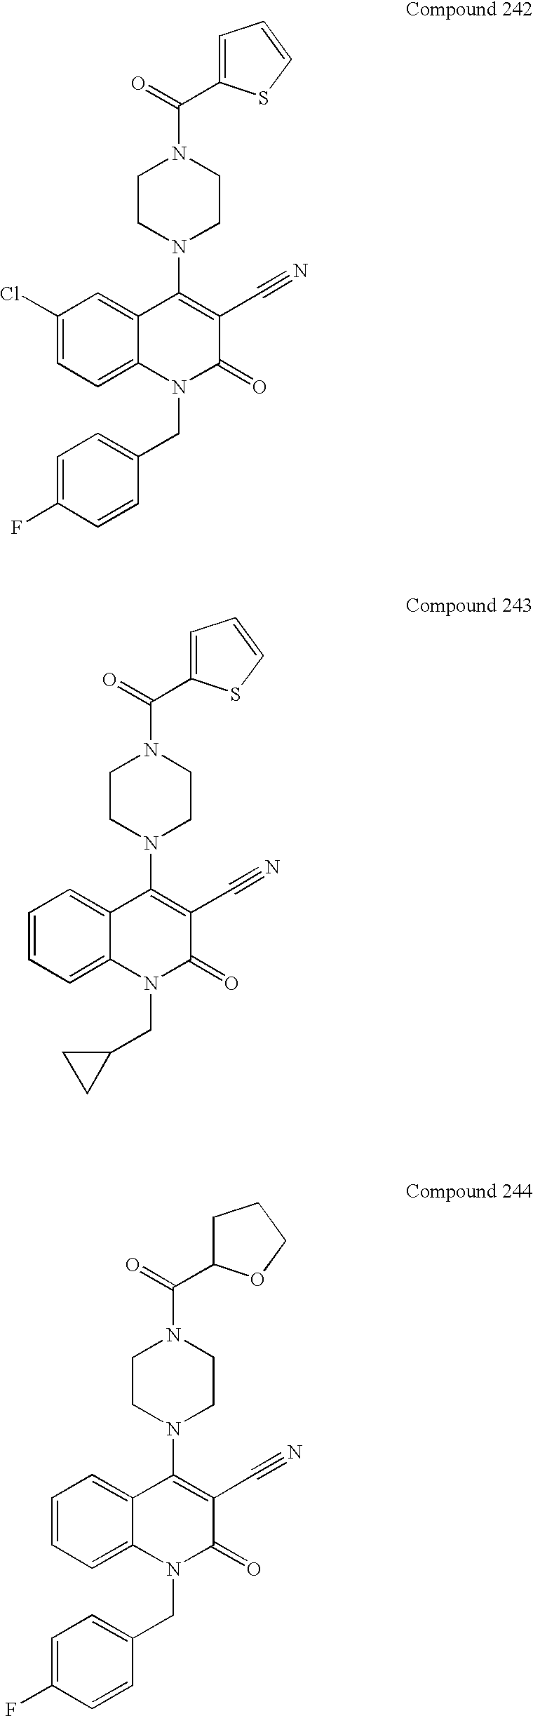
C1(Cl)=CC=C2C(=C1)C(N1CCN(C(=O)C3=CC=CS3)CC1)=C(C#N)C(=O)N2CC1=CC=C(F)C=C1.C1=CC=C2C(=C1)C(N1CCN(C(=O)C3=CC=CS3)CC1)=C(C#N)C(=O)N2CC1CC1.C1=CC=C2C(=C1)C(N1CCN(C(=O)C3CCCO3)CC1)=C(C#N)C(=O)N2CC1=CC=C(F)C=C1
